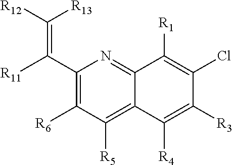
C1(C([R11])=C([R12])[R13])=C([R6])C([R5])=C2C(=N1)C([R1])=C(Cl)C([R3])=C2[R4]
